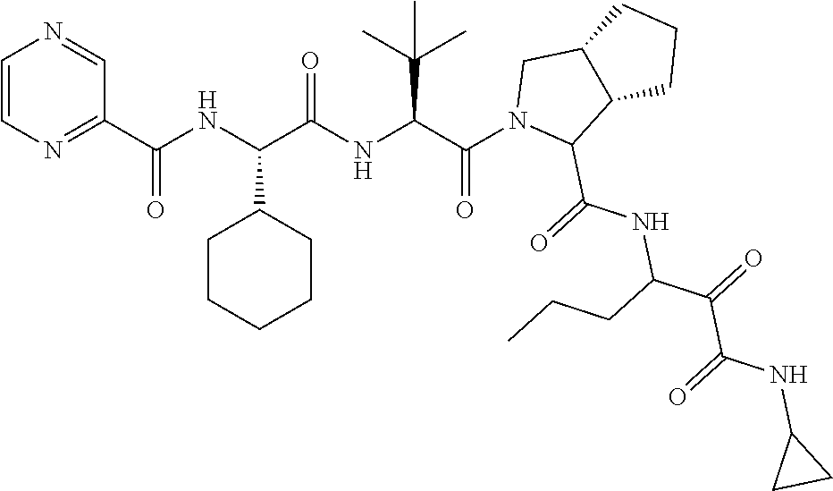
C(C(NC(C1=NC=CN=C1)=O)C1CCCCC1)(=O)NC(C(N1C(C(=O)NC(C(=O)C(=O)NC2CC2)CCC)C2C(C1)CCC2)=O)C(C)(C)C
